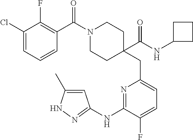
C1(Cl)=CC=CC(C(N2CCC(CC3=CC=C(F)C(NC4=NNC(C)=C4)=N3)(C(NC3CCC3)=O)CC2)=O)=C1F
